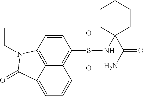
C1=CC2=C3C(=C1S(=O)(=O)NC1(C(N)=O)CCCCC1)C=CC=C3C(=O)N2CC
